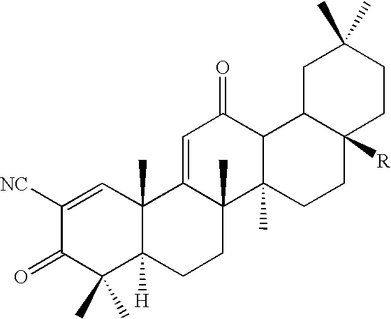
C1([NC])=CC2(C)C([H])(C(C)(C)C1=O)CCC1(C)C2=CC(=O)C2C1(C)CCC1([R])C2CC(C)(C)CC1
